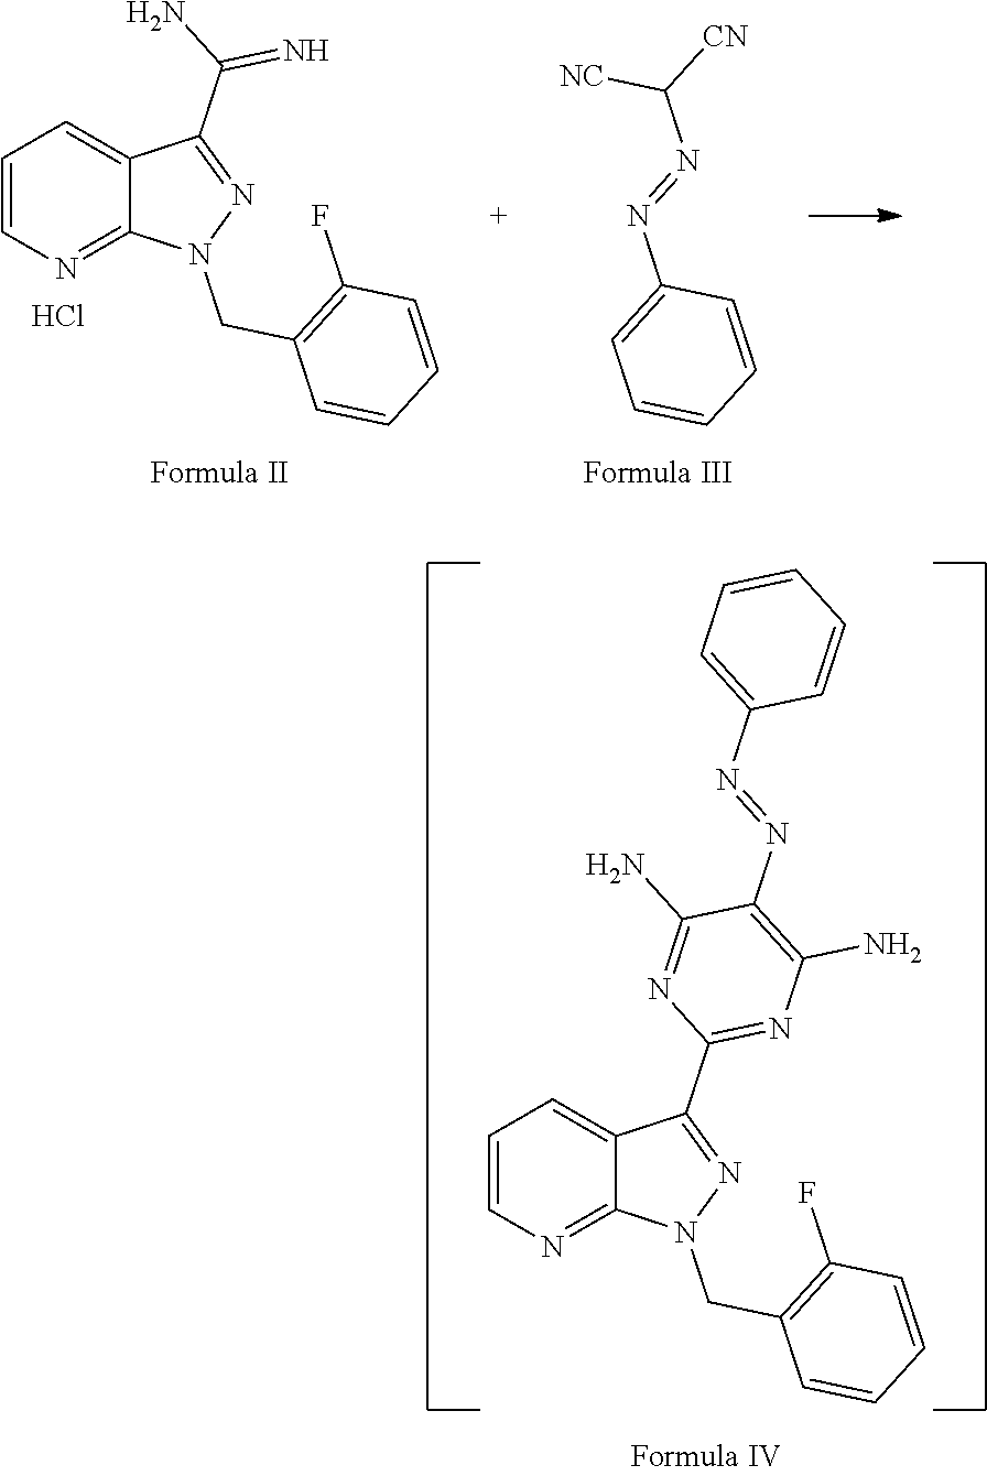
C1=C(N=NC([CN])[NC])C=CC=C1.C1=CN=C2C(=C1)C(C(N)=N)=NN2CC1=C(F)C=CC=C1.Cl.C1=CN=C2C(=C1)C(C1=NC(N)=C(N=NC3=CC=CC=C3)C(N)=N1)=NN2CC1=C(F)C=CC=C1
